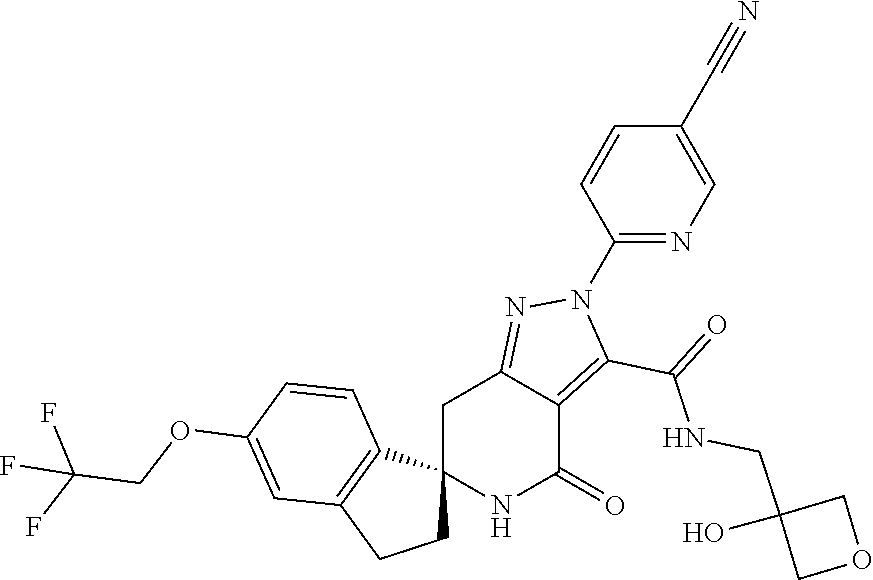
C12(NC(=O)C3=C(C(=O)NCC4(O)COC4)N(C4=NC=C(C#N)C=C4)N=C3C1)CCC1=C2C=CC(OCC(F)(F)F)=C1
